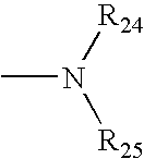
N(C)([R24])[R25]
